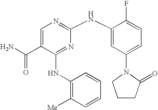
C1=C(C(N)=O)C(NC2=C([Me])C=CC=C2)=NC(NC2=CC(N3CCCC3=O)=CC=C2F)=N1
